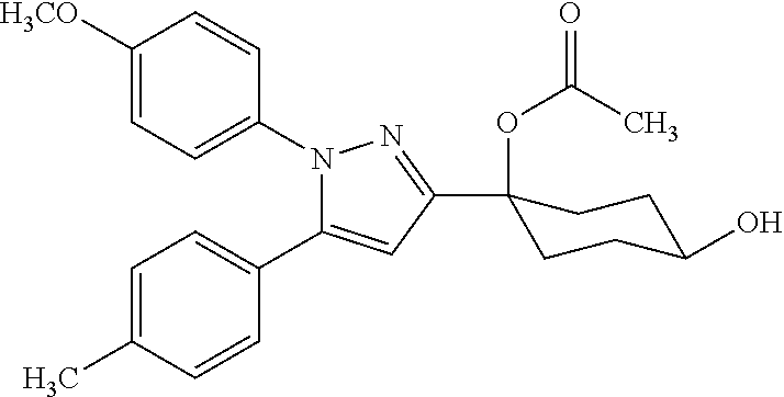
C1=C([H3CO])C=CC(N2C(C3=CC=C(C)C=C3)=CC(C3(OC(=O)C)CCC(O)CC3)=N2)=C1
